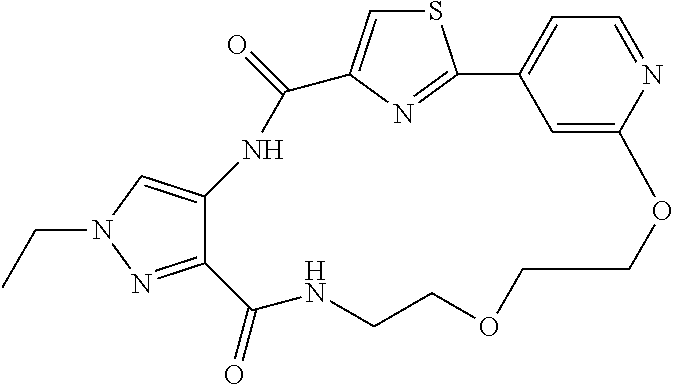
S1C=C2N=C1C1=CC=NC(=C1)OCCOCCNC(=O)C1=NN(CC)C=C1NC2=O
